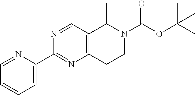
N1=CC2=C(N=C1C1=CC=CC=N1)CCN(C(OC(C)(C)C)=O)C2C
